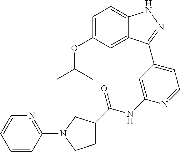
C1=C(OC(C)C)C=C2C(=C1)NN=C2C1=CC=NC(NC(=O)C2CCN(C3=NC=CC=C3)C2)=C1
